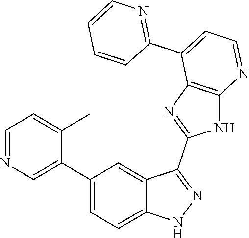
C1=NC=C(C2=CC=C3C(=C2)C(C2=NC4=C(N2)N=CC=C4C2=NC=CC=C2)=NN3)C(C)=C1
